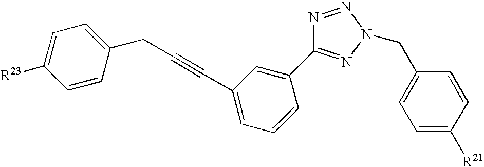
C1=CC(CC#CC2=CC=CC(C3=NN(CC4=CC=C([R21])C=C4)N=N3)=C2)=CC=C1[R23]
